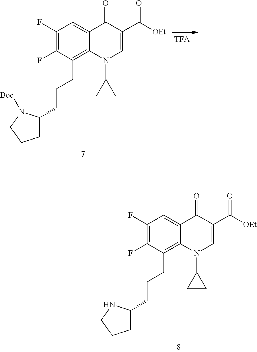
C1(F)=C(F)C(CCCC2CCCN2)=C2C(=C1)C(=O)C(C([OEt])=O)=CN2C1CC1.C1(F)=C(F)C(CCCC2CCCN2[Boc])=C2C(=C1)C(=O)C(C([OEt])=O)=CN2C1CC1
